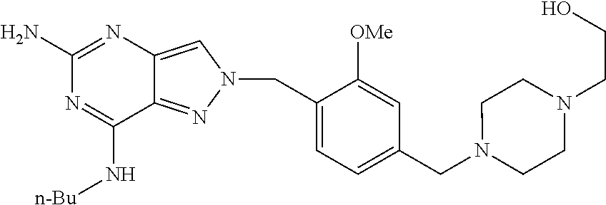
N1=C(N)N=C(N[n-Bu])C2=NN(CC3=CC=C(CN4CCN(CCO)CC4)C=C3[OMe])C=C12
